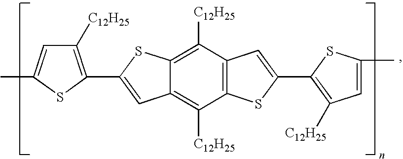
C12=C(C([C12H25])=C3C(=C1[C12H25])C=C(C1=C([C12H25])C=C(C)S1)S3)C=C(C1=C([C12H25])C=C(C)S1)S2
